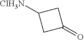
C1C(=O)CC1[ClH3N]
